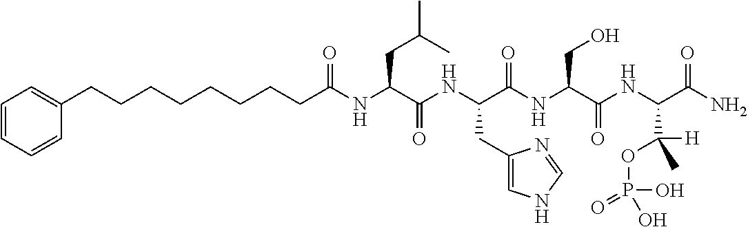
C(CC(NC(C(NC(C(NC(C(NC(C(N)=O)C([H])(C)OP(O)(O)=O)=O)CO)=O)CC1=CNC=N1)=O)CC(C)C)=O)CCCCCCC1=CC=CC=C1
